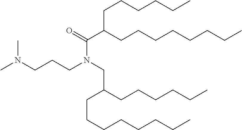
C(C(CCCCCCCC)CCCCCC)(N(CCCN(C)C)CC(CCCCCC)CCCCCCCC)=O
